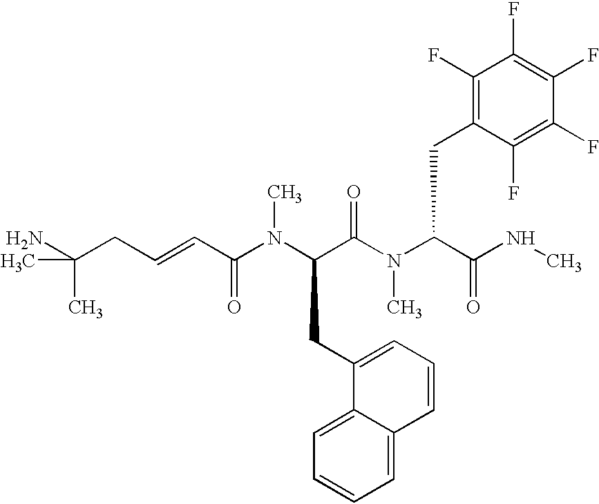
NC(CC=CC(N(C(C(N(C(C(NC)=O)CC1=C(F)C(F)=C(F)C(F)=C1F)C)=O)CC1=CC=CC2=CC=CC=C12)C)=O)(C)C
